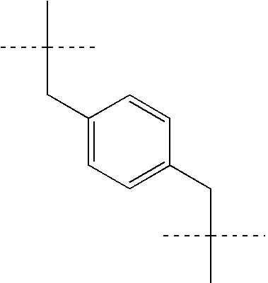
CC(CC1=CC=C(CC(C)(C)C)C=C1)(C)C
